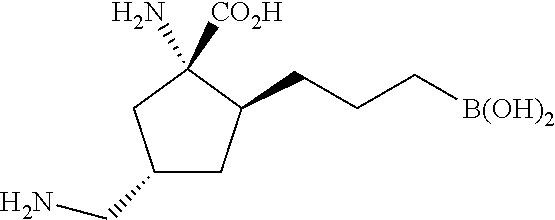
C1(CN)CC(CCC[B(OH)2])C(N)([CO2H])C1
